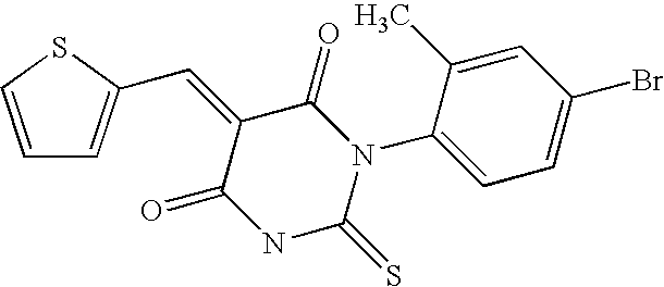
C(=C1C(=O)N(C2=CC=C(Br)C=C2C)C(=S)NC1=O)C1=CC=CS1
